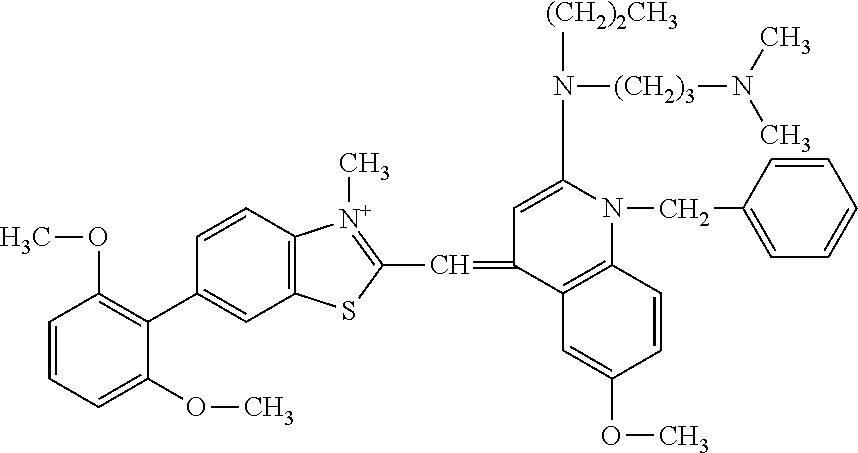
C1=CC=C(OC)C(C2=CC3=C(C=C2)[N+](C)=C(C=C2C4=C(N(CC5=CC=CC=C5)C(N([(CH2)2CH3])[(CH2)3]N(C)C)=C2)C=CC(OC)=C4)S3)=C1OC
